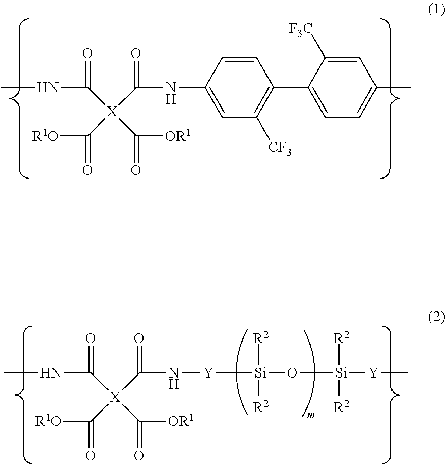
CNC(=O)[X](C(=O)NC1=CC([CF3])=C(C2=CC=C(C)C=C2[F3C])C=C1)(C([OR1])=O)C([R1O])=O.CNC(=O)[X](C(=O)N[Y][Si]([R2])(O[Si]([R2])([R2])[Y]C)[R2])(C([OR1])=O)C([R1O])=O
